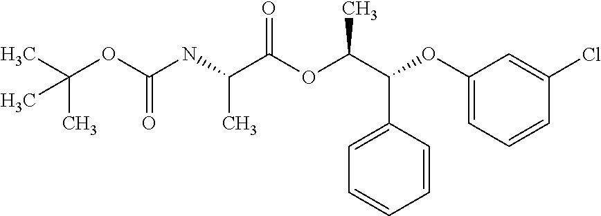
C(OC(NC(C(OC(C(C1=CC=CC=C1)OC1=CC=CC(Cl)=C1)C)=O)C)=O)(C)(C)C
